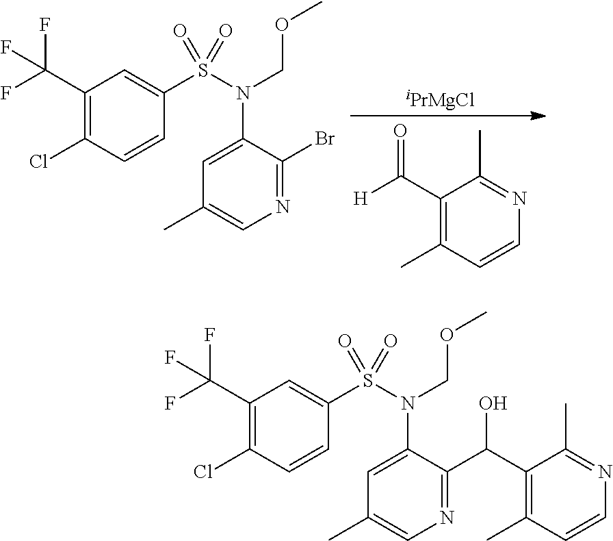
[iPrMgCl].C1(C([H])=O)=C(C)C=CN=C1C.C1=C(N(S(C2=CC(C(F)(F)F)=C(Cl)C=C2)(=O)=O)COC)C(Br)=NC=C1C.C1=C(N(S(C2=CC(C(F)(F)F)=C(Cl)C=C2)(=O)=O)COC)C(C(C2=C(C)C=CN=C2C)O)=NC=C1C
